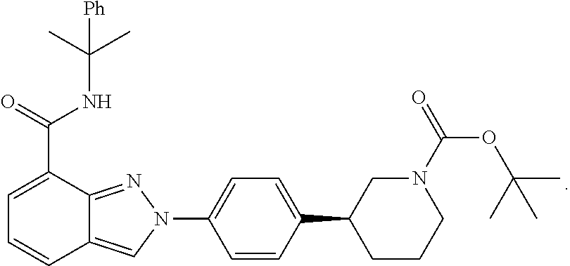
C1=C(C(=O)NC(C)(C)[Ph])C2=NN(C3=CC=C(C4CCCN(C(OC(C)(C)C)=O)C4)C=C3)C=C2C=C1
